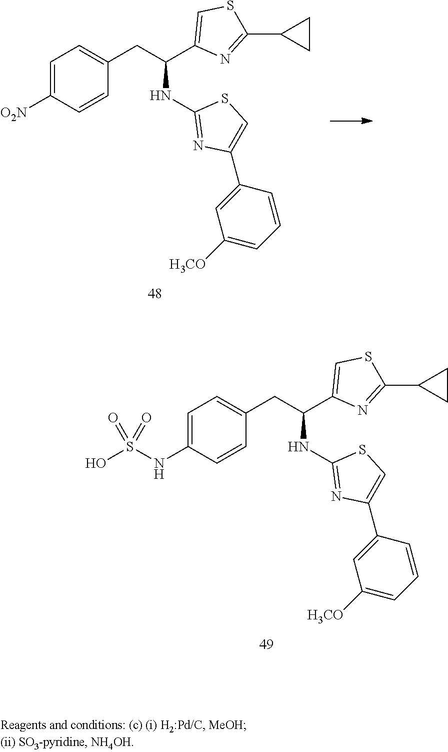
C1=C(NS(O)(=O)=O)C=CC(CC(C2=CSC(C3CC3)=N2)NC2=NC(C3=CC([H3CO])=CC=C3)=CS2)=C1.C1=C([O2N])C=CC(CC(C2=CSC(C3CC3)=N2)NC2=NC(C3=CC([H3CO])=CC=C3)=CS2)=C1
